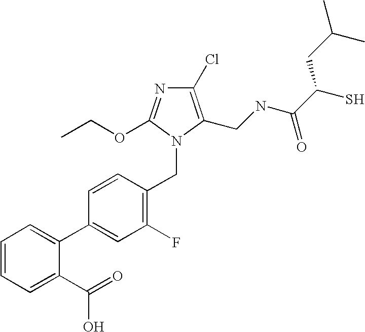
C1(Cl)=C(CNC(C(S)CC(C)C)=O)N(CC2=C(F)C=C(C3=CC=CC=C3C(O)=O)C=C2)C(OCC)=N1
